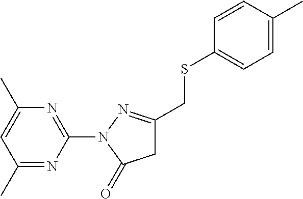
C1(C)=NC(N2C(=O)CC(CSC3=CC=C(C)C=C3)=N2)=NC(C)=C1
